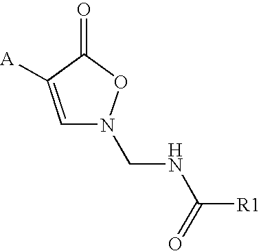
C1=C([A])C(=O)ON1CNC([R1])=O
